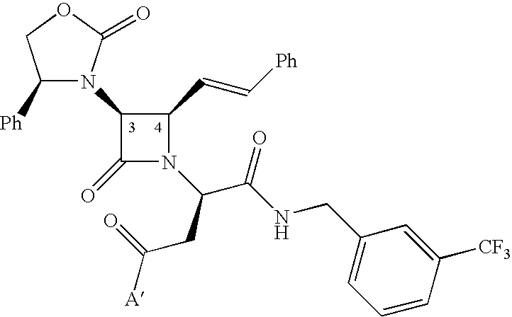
C1([Ph])N(C2C(=O)N(C(CC(=O)[A])C(NCC3=CC=CC([CF3])=C3)=O)C2C=C[Ph])C(=O)OC1
